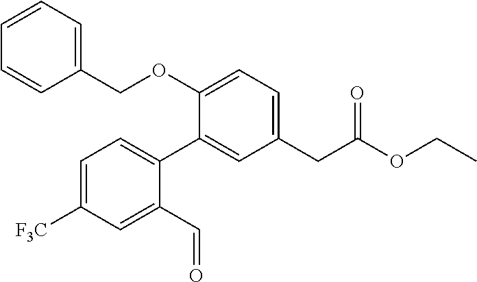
C1(COC2=CC=C(CC(OCC)=O)C=C2C2=CC=C([F3C])C=C2C=O)=CC=CC=C1
